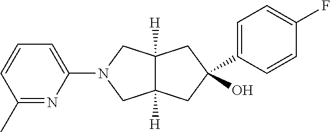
C12([H])C([H])(CC(O)(C3=CC=C(F)C=C3)C1)CN(C1=CC=CC(C)=N1)C2
